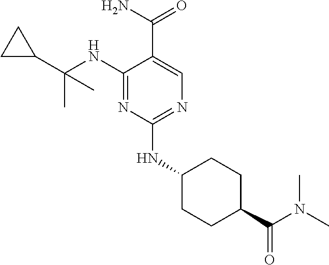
C1(NC(C2CC2)(C)C)=NC(NC2CCC(C(N(C)C)=O)CC2)=NC=C1C(N)=O
